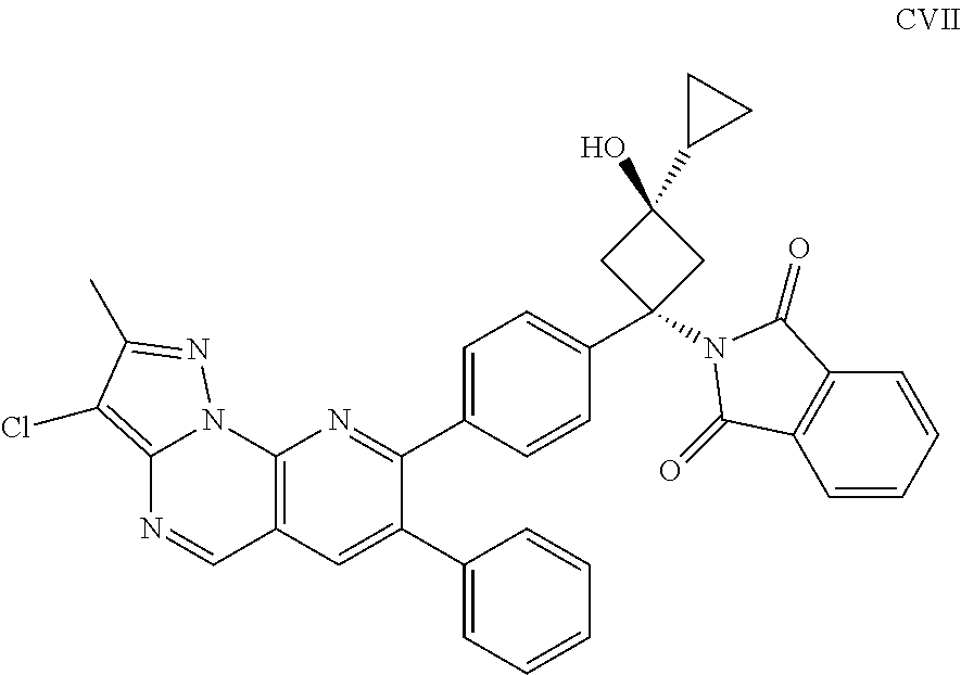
C12=C(Cl)C(C)=NN1C1=C(C=N2)C=C(C2=CC=CC=C2)C(C2=CC=C(C3(N4C(=O)C5=C(C=CC=C5)C4=O)CC(O)(C4CC4)C3)C=C2)=N1
